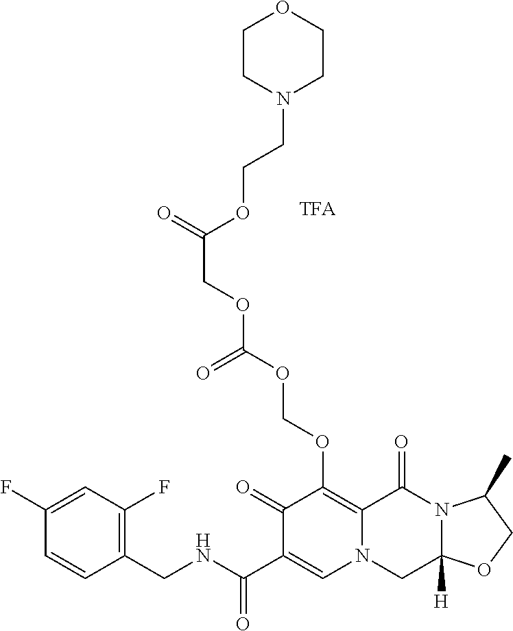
C1(CNC(C2=CN3C(=C(OCOC(OCC(=O)OCCN4CCOCC4)=O)C2=O)C(=O)N2C([H])(C3)OCC2C)=O)=C(F)C=C(F)C=C1
